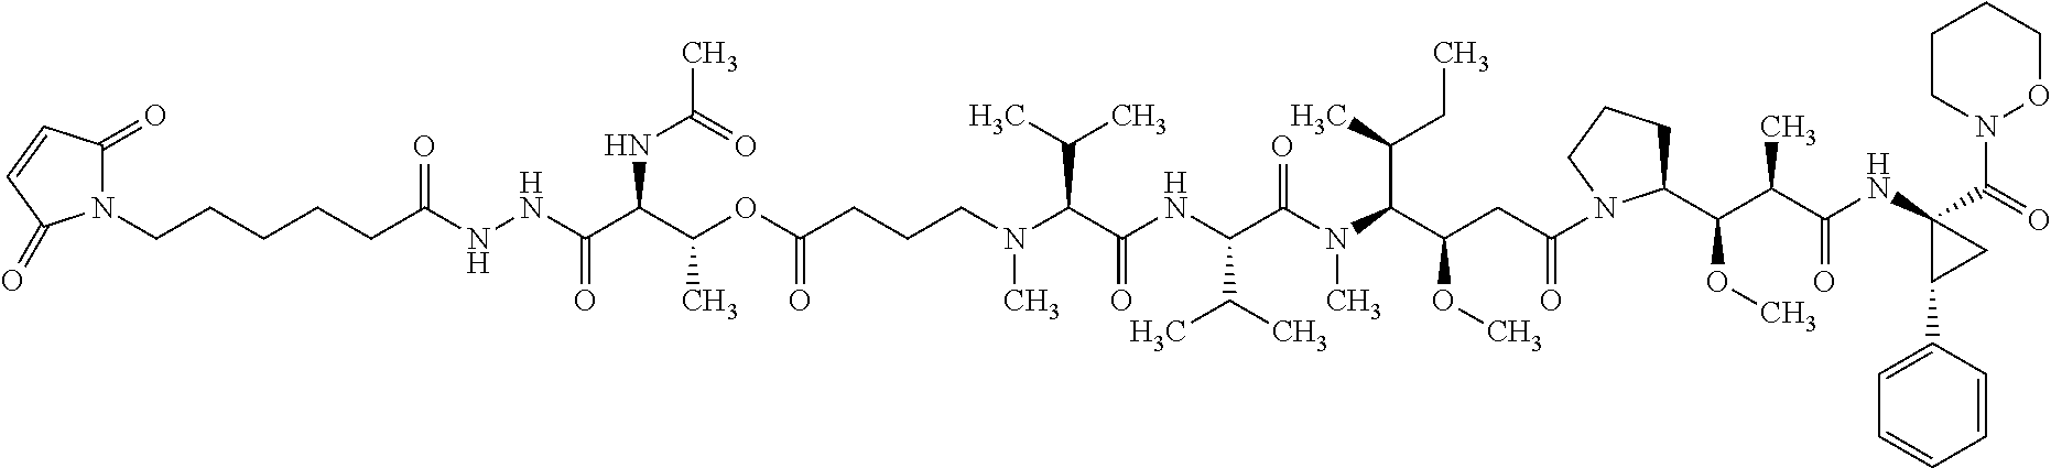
C(CCN(C(C(NC(C(N(C(C(CC(N1C(C(C(C(NC2(C(=O)N3OCCCC3)C(C3=CC=CC=C3)C2)=O)C)OC)CCC1)=O)OC)C(C)CC)C)=O)C(C)C)=O)C(C)C)C)C(OC(C(C(NNC(CCCCCN1C(=O)C=CC1=O)=O)=O)NC(C)=O)C)=O
